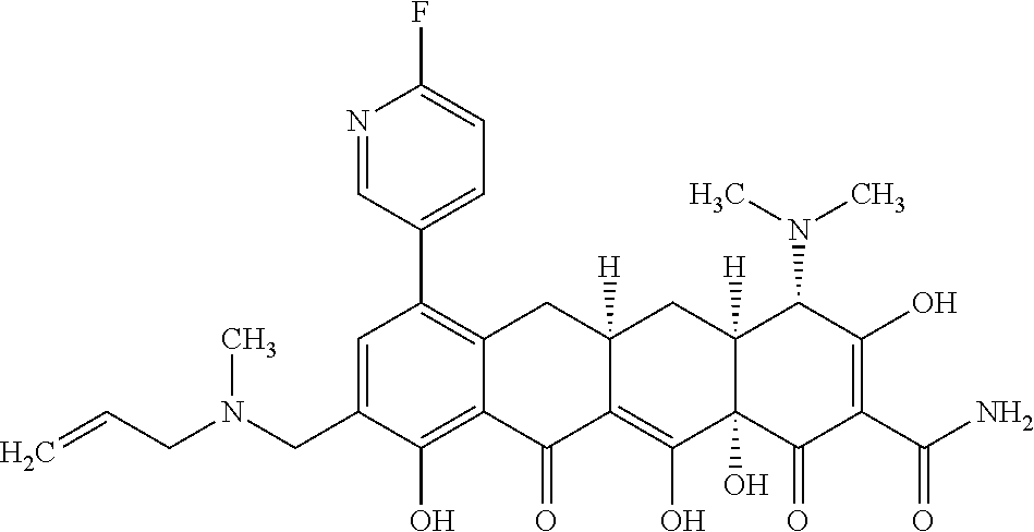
C1=C(CN(CC=C)C)C(O)=C2C(=C1C1=CC=C(F)N=C1)CC1([H])C(=C(O)C3(O)C([H])(C1)C(N(C)C)C(O)=C(C(N)=O)C3=O)C2=O
